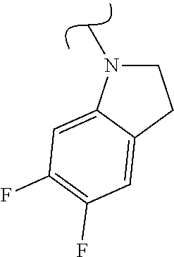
C1CC2=CC(F)=C(F)C=C2N1C
